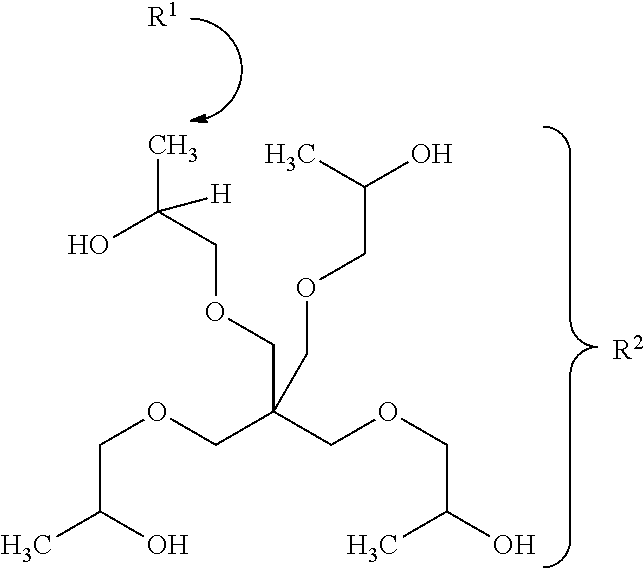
[R2].[R1].OC(COCC(COCC(O)C)(COCC(C)O)COCC(O)C)(C)[H]
